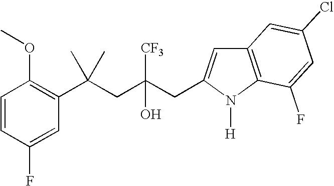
C1=CC(F)=CC(C(CC(CC2=CC3=C(N2[H])C(F)=CC(Cl)=C3)([CF3])O)(C)C)=C1OC
